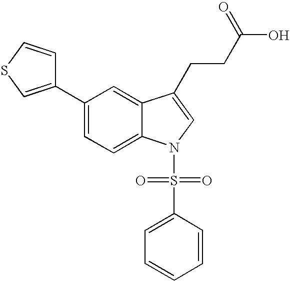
C1(C2=CSC=C2)=CC=C2C(=C1)C(CCC(O)=O)=CN2S(=O)(=O)C1=CC=CC=C1
